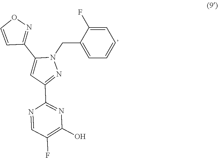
N1=CC(F)=C(O)N=C1C1=NN(CC2=CC=CC=C2F)C(C2=NOC=C2)=C1
